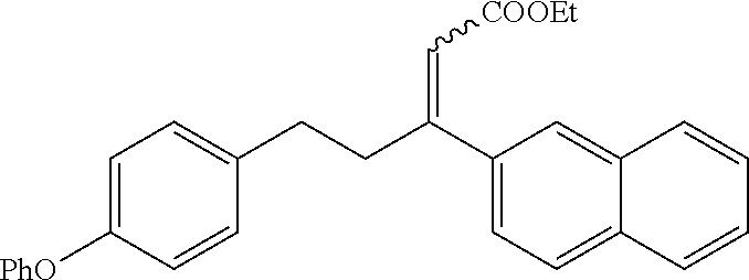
C1([PhO])=CC=C(CCC(C2=CC=C3C(=C2)C=CC=C3)=C[COOEt])C=C1
